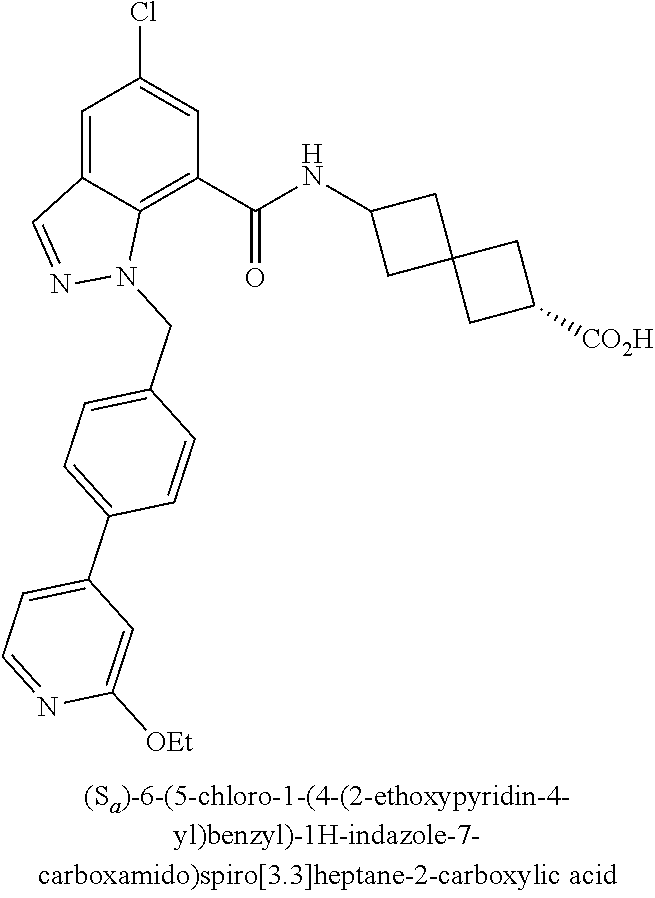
C1=C2C(=C(C(NC3CC4(C3)CC([CO2H])C4)=O)C=C1Cl)N(CC1=CC=C(C3=CC=NC([OEt])=C3)C=C1)N=C2
